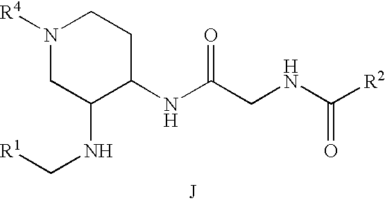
[J].N(C(CNC([R2])=O)=O)C1CCN([R4])CC1NC[R1]
